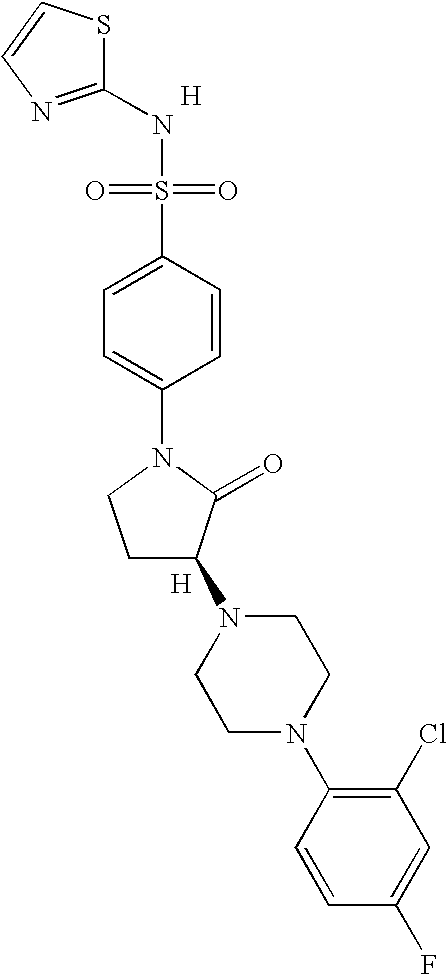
[H].S1C(NS(=O)(=O)C2=CC=C(N3CCC(N4CCN(C5=C(Cl)C=C(F)C=C5)CC4)C3=O)C=C2)=NC=C1.[H]
